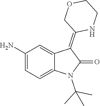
C1(N)=CC=C2C(=C1)C(=C1NCCOC1)C(=O)N2C(C)(C)C
